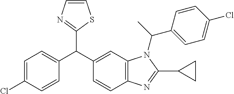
C1=C(Cl)C=CC(C(C2=CC3=C(C=C2)N=C(C2CC2)N3C(C2=CC=C(Cl)C=C2)C)C2=NC=CS2)=C1
